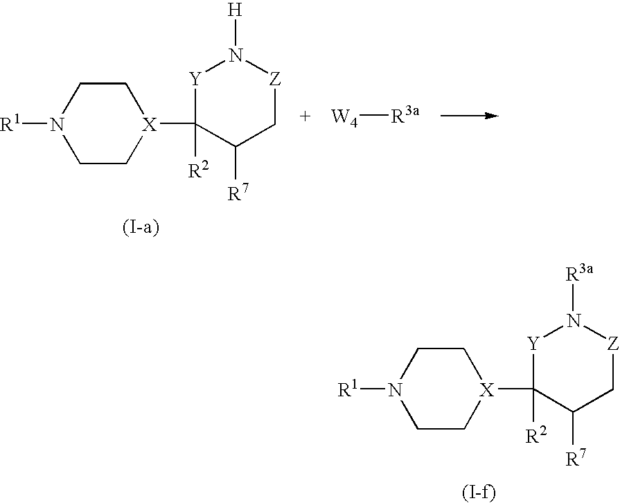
C1[X](C2([R2])[Y]N([H])[Z]CC2[R7])CCN([R1])C1.[W4][R3a].C1[X](C2([R2])[Y]N([R3a])[Z]CC2[R7])CCN([R1])C1
